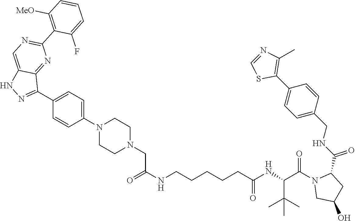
C1=NC(C)=C(C2=CC=C(CNC(=O)C3N(C(C(NC(CCCCCNC(CN4CCN(C5=CC=C(C6=NNC7=CN=C(C8=C([MeO])C=CC=C8F)N=C76)C=C5)CC4)=O)=O)C(C)(C)C)=O)CC(O)C3)C=C2)S1
